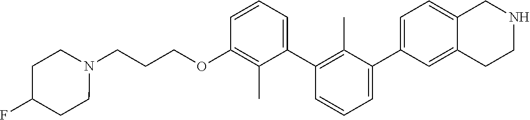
C1(OCCCN2CCC(F)CC2)=C(C)C(C2=C(C)C(C3=CC=C4C(=C3)CCNC4)=CC=C2)=CC=C1
